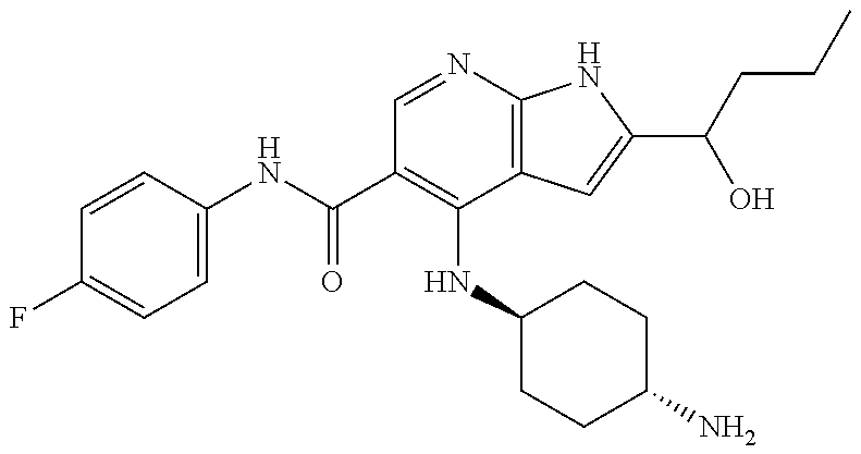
C1=CC(NC(C2=C(NC3CCC(N)CC3)C3=C(N=C2)NC(C(CCC)O)=C3)=O)=CC=C1F
